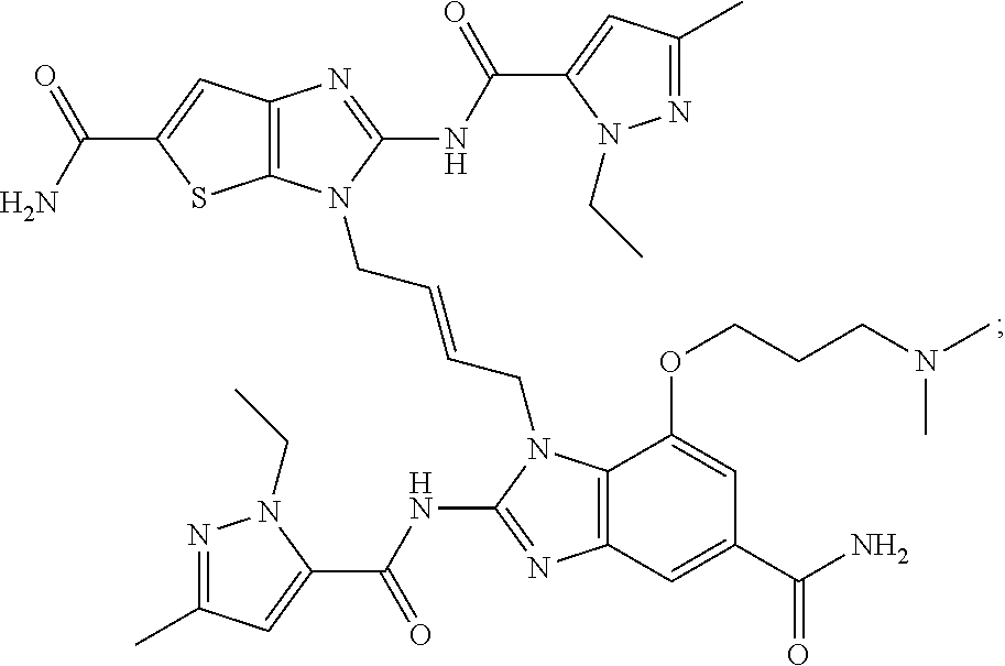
C12=C(N=C(NC(C3=CC(C)=NN3CC)=O)N1CC=CCN1C3=C(N=C1NC(C1=CC(C)=NN1CC)=O)C=C(C(=O)N)C=C3OCCCN(C)C)C=C(C(=O)N)S2
